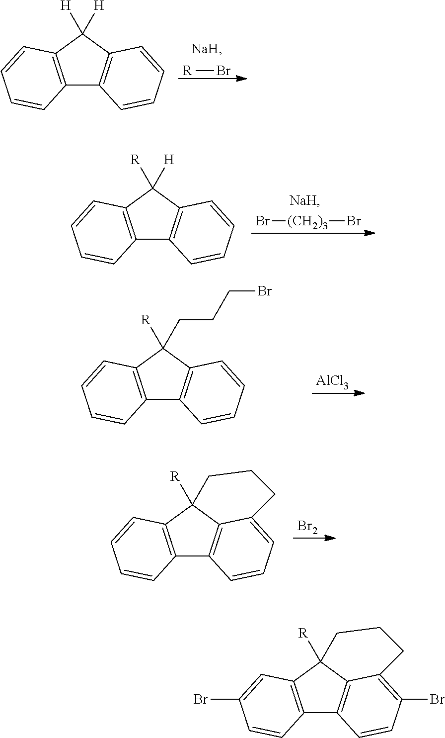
[R]Br.C12=C(C([H])([H])C3=C1C=CC=C3)C=CC=C2.Br[(CH2)3]Br.C12=C(C([R])([H])C3=C1C=CC=C3)C=CC=C2.[AlCl3].C12=C(C([R])(CCCBr)C3=C1C=CC=C3)C=CC=C2.[Br2].C12=C(C3([R])C4=C1C=CC=C4CCC3)C=CC=C2.C12=C(C3([R])C4=C1C=CC(Br)=C4CCC3)C=C(Br)C=C2
